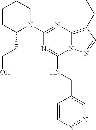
N1=C(NCC2=CN=NC=C2)N2C(=C(CC)C=N2)N=C1N1CCCCC1CCO
